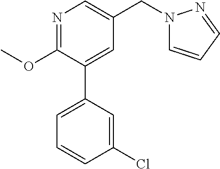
C1(OC)=NC=C(CN2C=CC=N2)C=C1C1=CC=CC(Cl)=C1
